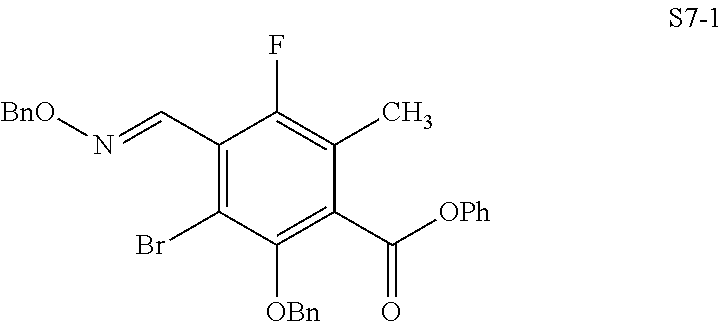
C1(C=N[BnO])=C(Br)C([OBn])=C(C(=O)[OPh])C(C)=C1F
